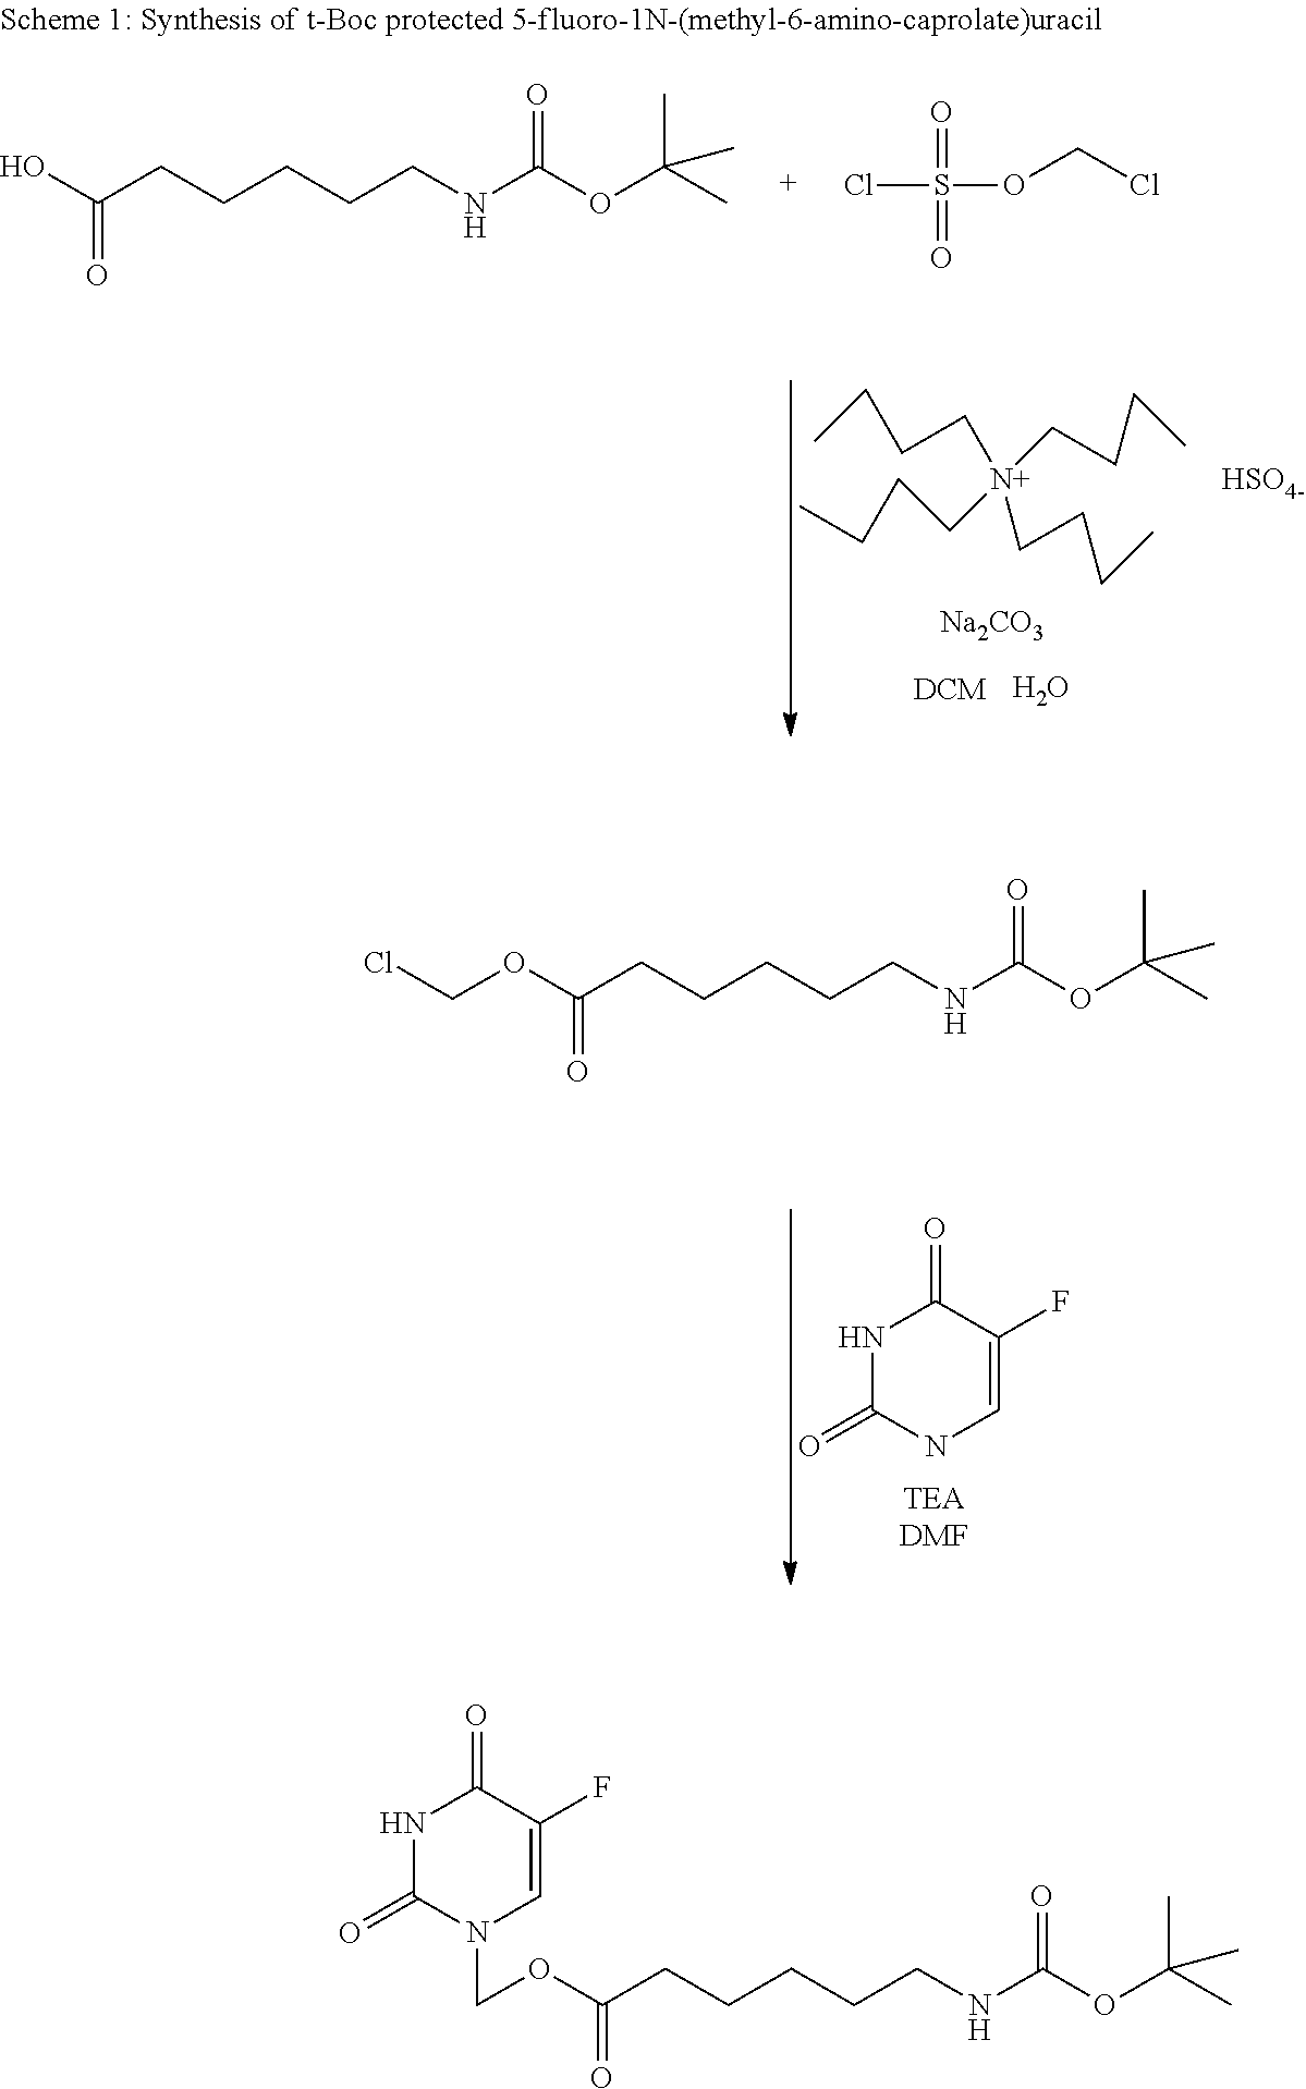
O.C(CCC)[N+](CCCC)(CCCC)CCCC.[HSO4-].[Na2CO3].OC(CCCCCNC(OC(C)(C)C)=O)=O.ClS(=O)(=O)OCCl.N1C(=O)NC=C(F)C1=O.O(C(CCCCCNC(OC(C)(C)C)=O)=O)CCl.O(C(CCCCCNC(OC(C)(C)C)=O)=O)CN1C(=O)NC(=O)C(F)=C1
